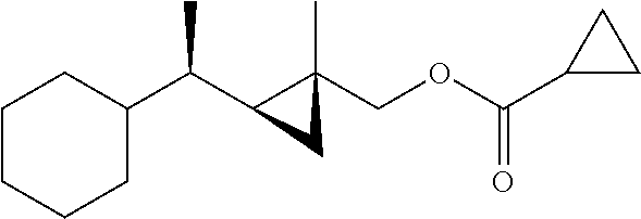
C1(C(C2C(C)(COC(C3CC3)=O)C2)C)CCCCC1
